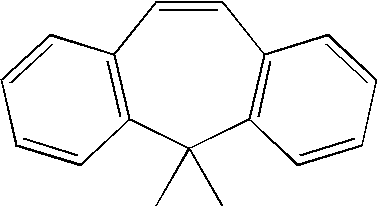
C1=CC2=C(C(C)(C)C3=C1C=CC=C3)C=CC=C2
